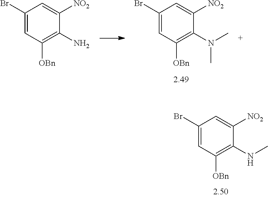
C1(Br)=CC([OBn])=C(N(C)C)C([NO2])=C1.C1(Br)=CC([OBn])=C(N)C([NO2])=C1.C1(Br)=CC([OBn])=C(NC)C([NO2])=C1
